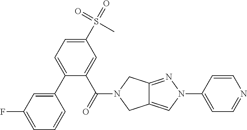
C1(C2=CC=C(S(C)(=O)=O)C=C2C(=O)N2CC3=CN(C4=CC=NC=C4)N=C3C2)=CC(F)=CC=C1
